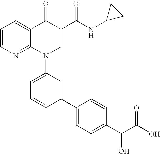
C1=CN=C2C(=C1)C(=O)C(C(NC1CC1)=O)=CN2C1=CC=CC(C2=CC=C(C(C(O)=O)O)C=C2)=C1
